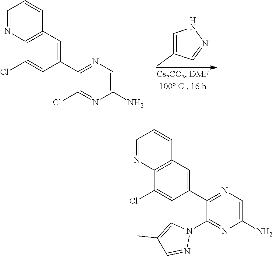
C1=C(C)C=NN1.C1=C(N)N=C(Cl)C(C2=CC3=C(C(Cl)=C2)N=CC=C3)=N1.C1=C(N)N=C(N2C=C(C)C=N2)C(C2=CC3=C(C(Cl)=C2)N=CC=C3)=N1
